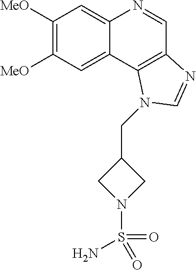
C1([MeO])=C([MeO])C=C2C(=C1)N=CC1=C2N(CC2CN(S(=O)(=O)N)C2)C=N1
